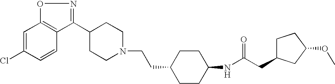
C1=C(Cl)C=CC2=C1ON=C2C1CCN(CCC2CCC(NC(CC3CCC(OC)C3)=O)CC2)CC1
